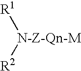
[N-Z-Qn-M]([R2])[R1]
